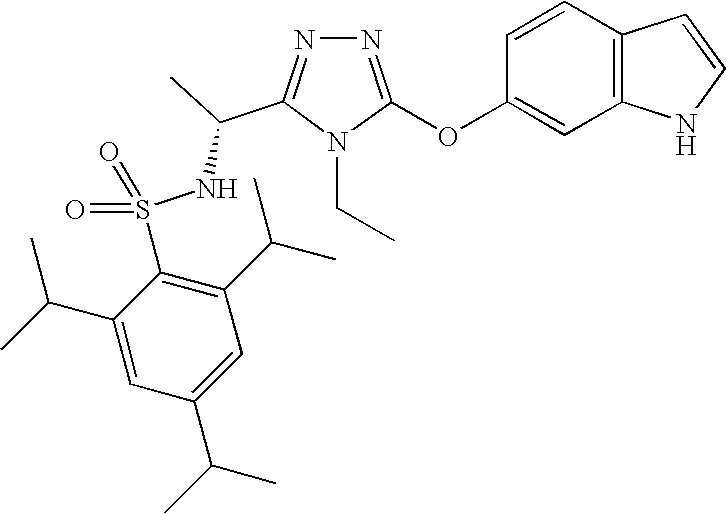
N1=C(OC2=CC3=C(C=C2)C=CN3)N(CC)C(C(NS(C2=C(C(C)C)C=C(C(C)C)C=C2C(C)C)(=O)=O)C)=N1
